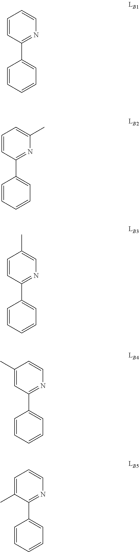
C1=CC(C2=CC=CC=C2)=NC=C1.C1=CC(C2=CC=CC=C2)=NC(C)=C1.C1=CC(C2=CC=CC=C2)=NC=C1C.C1(C)=CC(C2=CC=CC=C2)=NC=C1.C1=C(C)C(C2=CC=CC=C2)=NC=C1
